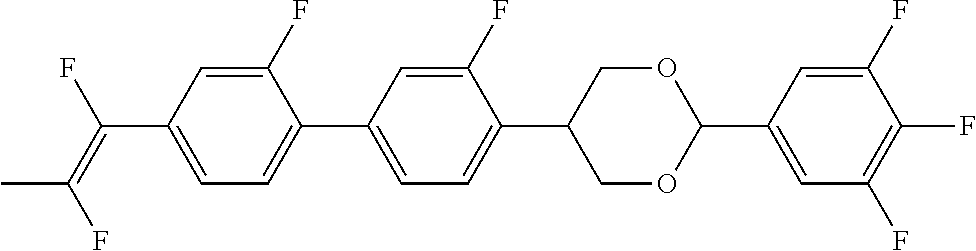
C(C1=CC=C(C2=CC=C(C3COC(C4=CC(F)=C(F)C(F)=C4)OC3)C(F)=C2)C(F)=C1)(=C(F)C)F
